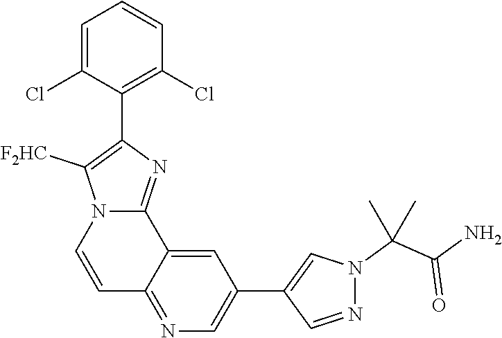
C1=C(Cl)C(C2=C([F2HC])N3C(=N2)C2=CC(C4=CN(C(C(N)=O)(C)C)N=C4)=CN=C2C=C3)=C(Cl)C=C1
